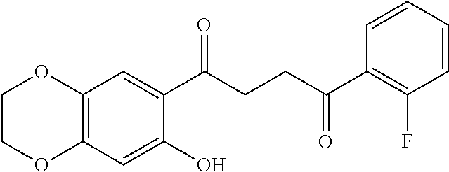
C12=C(C=C(O)C(C(CCC(C3=C(F)C=CC=C3)=O)=O)=C1)OCCO2
